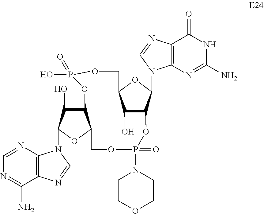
C12=C(N=CN=C1N)N(C1C(O)C3C(O1)COP(N1CCOCC1)(=O)OC1C(O)C(OC1N1C4=C(C(=O)NC(N)=N4)N=C1)COP(O)(=O)O3)C=N2
